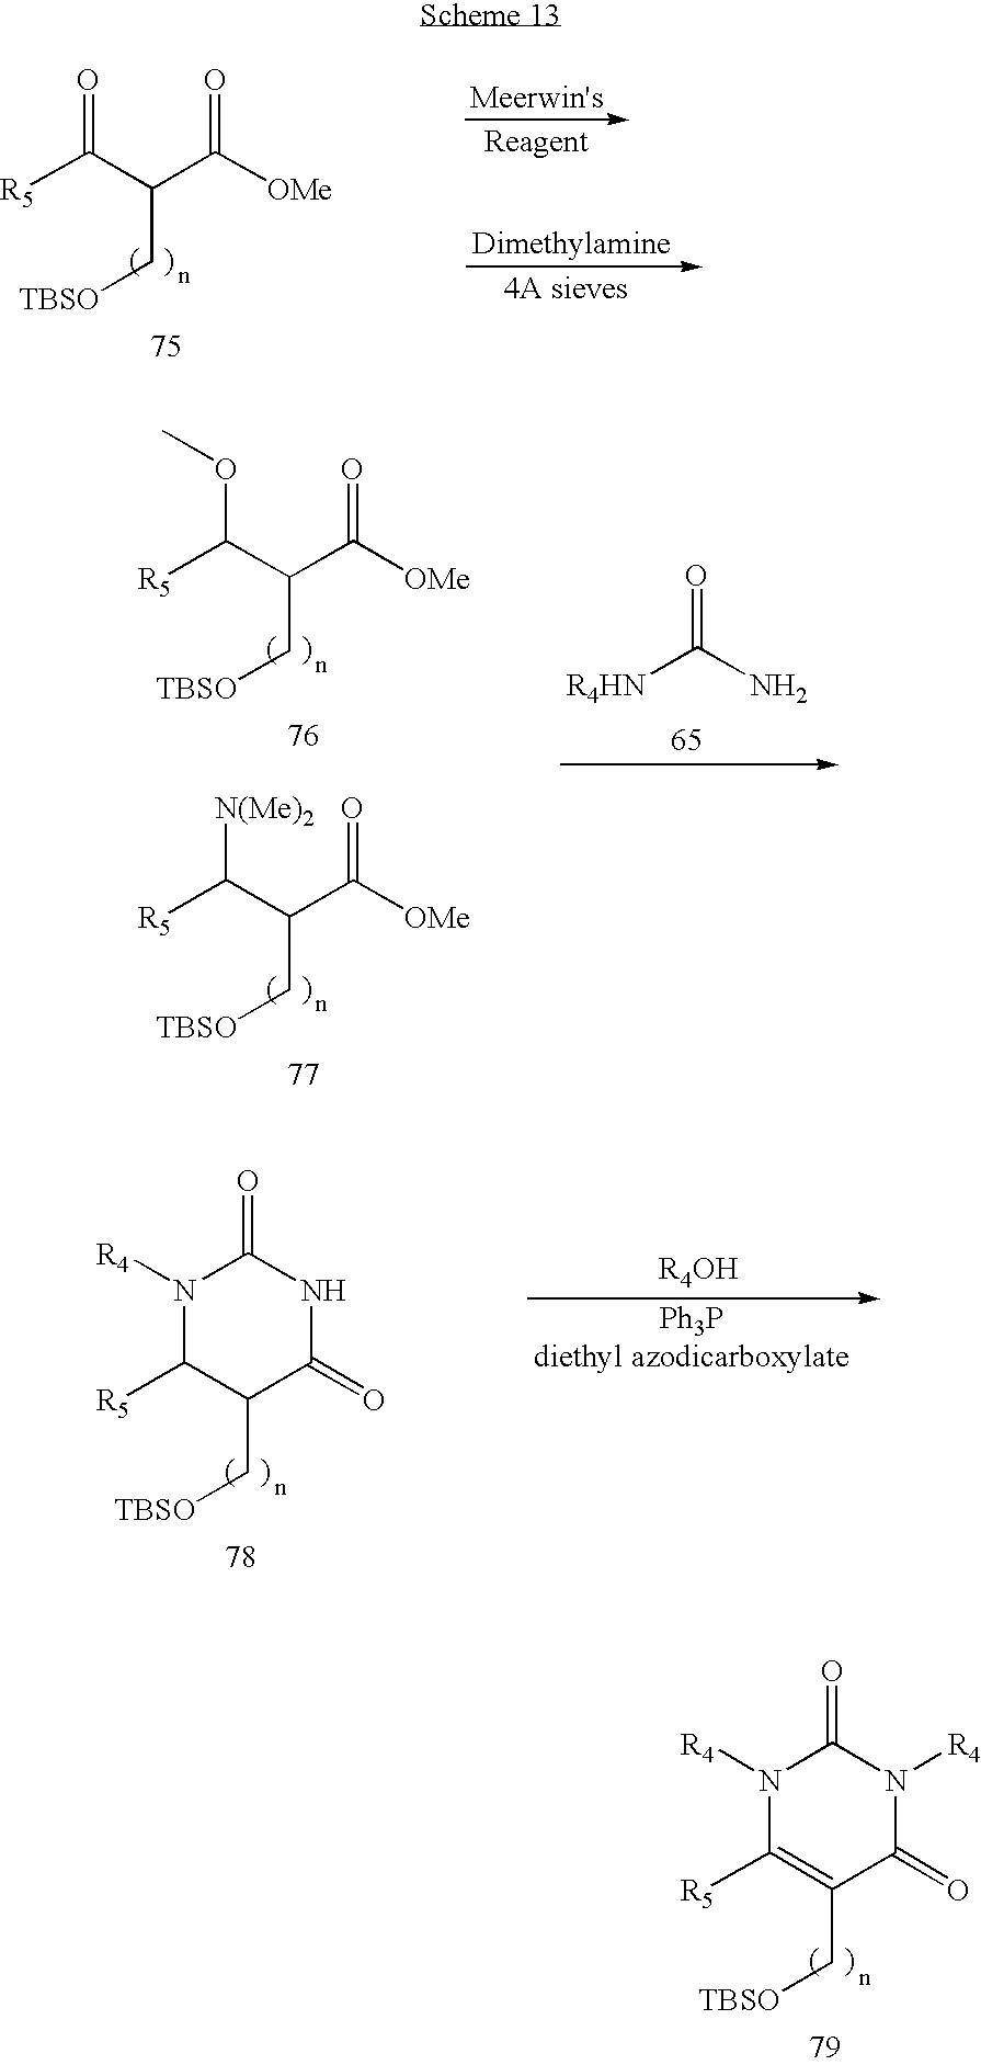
[R5]C(C(C([OMe])=O)C[TBSO])=O.[R5]C(C(C([OMe])=O)C[TBSO])OC.[R5]C(C(C([OMe])=O)C[TBSO])[N(Me)2].[R4HN]C(N)=O.N1([R4])C([R5])C(C[TBSO])C(=O)NC1=O.N1([R4])C([R5])=C(C[TBSO])C(=O)N([R4])C1=O
